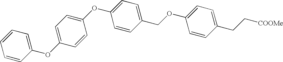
C1(OC2=CC=C(OC3=CC=C(COC4=CC=C(CC[COOMe])C=C4)C=C3)C=C2)=CC=CC=C1
